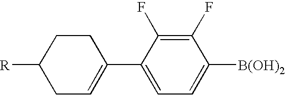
[R]C1CC=C(C2=CC=C([B(OH)2])C(F)=C2F)CC1
